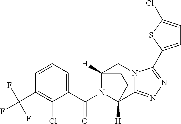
C12([H])CN3C(=NN=C3C3=CC=C(Cl)S3)C([H])(CC1)N2C(C1=CC=CC(C(F)(F)F)=C1Cl)=O
